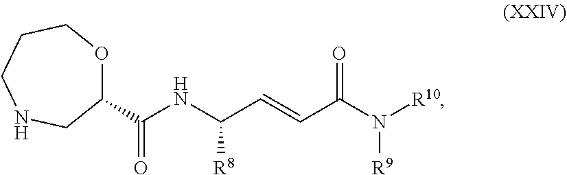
C1(C(NC(C=CC(N([R10])[R9])=O)[R8])=O)OCCCNC1
